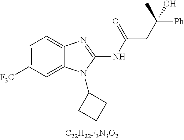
C1=C([CF3])C=C2C(=C1)N=C(NC(CC(C)([Ph])O)=O)N2C1CCC1
